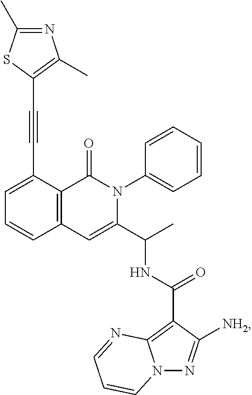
C1=C(C#CC2=C(C)N=C(C)S2)C2=C(C=C1)C=C(C(C)NC(C1=C3N(N=C1[NH2])C=CC=N3)=O)N(C1=CC=CC=C1)C2=O
